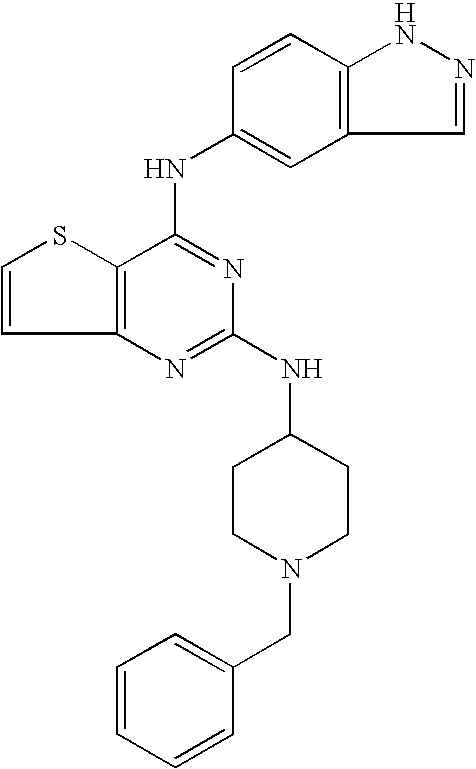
C12=C(C(NC3=CC4=C(C=C3)NN=C4)=NC(NC3CCN(CC4=CC=CC=C4)CC3)=N1)SC=C2
